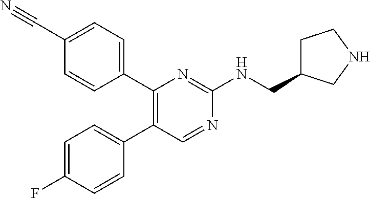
C1(C2=CC=C(C#N)C=C2)=C(C2=CC=C(F)C=C2)C=NC(NCC2CCNC2)=N1
